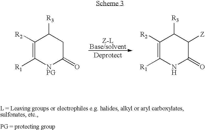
[Z-LBase/solvent].C1([R2])=C([R1])[NPG]C(=O)CC1[R3].C1([R2])=C([R1])NC(=O)C([Z])C1[R3]
